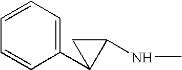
C1(C2C(NC)C2)=CC=CC=C1
